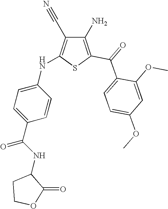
C1(N)=C(C(=O)C2=CC=C(OC)C=C2OC)SC(NC2=CC=C(C(NC3CCOC3=O)=O)C=C2)=C1C#N
